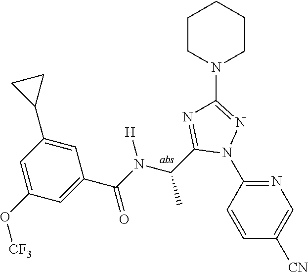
C1(N2N=C(N3CCCCC3)N=C2C(C)N([H])C(=O)C2=CC(O[CF3])=CC(C3CC3)=C2)=NC=C([CN])C=C1
